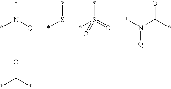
N([Q])(*)*.S(*)*.S(*)(*)(=O)=O.N([Q])(C(=O)*)*.C(=O)(*)*
